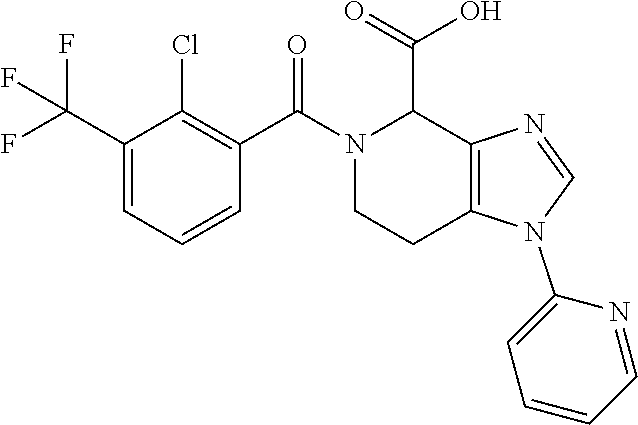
C1(C(F)(F)F)=CC=CC(C(=O)N2CCC3=C(C2C(O)=O)N=CN3C2=CC=CC=N2)=C1Cl
